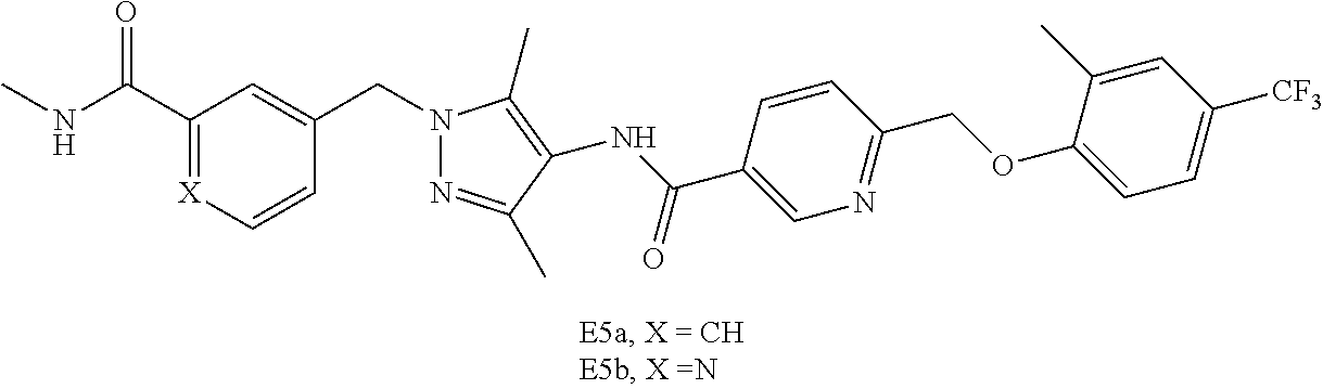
C1(C(NC)=O)=[X]C=CC(CN2N=C(C)C(NC(C3=CN=C(COC4=CC=C([CF3])C=C4C)C=C3)=O)=C2C)=C1
